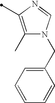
C1=CC=CC(CN2C=NC(C)=C2C)=C1
